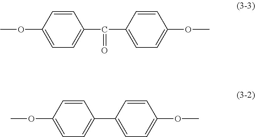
C1=CC(OC)=CC=C1C(=O)C1=CC=C(OC)C=C1.C1=CC(OC)=CC=C1C1=CC=C(OC)C=C1
